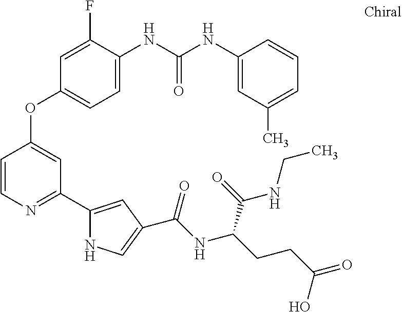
C1=C(NC(NC2=CC(C)=CC=C2)=O)C(F)=CC(OC2=CC(C3=CC(C(=O)NC(CCC(=O)O)C(NCC)=O)=CN3)=NC=C2)=C1
